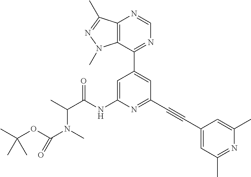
C1(C2=CC(C#CC3=CC(C)=NC(C)=C3)=NC(NC(C(C)N(C)C(OC(C)(C)C)=O)=O)=C2)=NC=NC2=C1N(C)N=C2C
